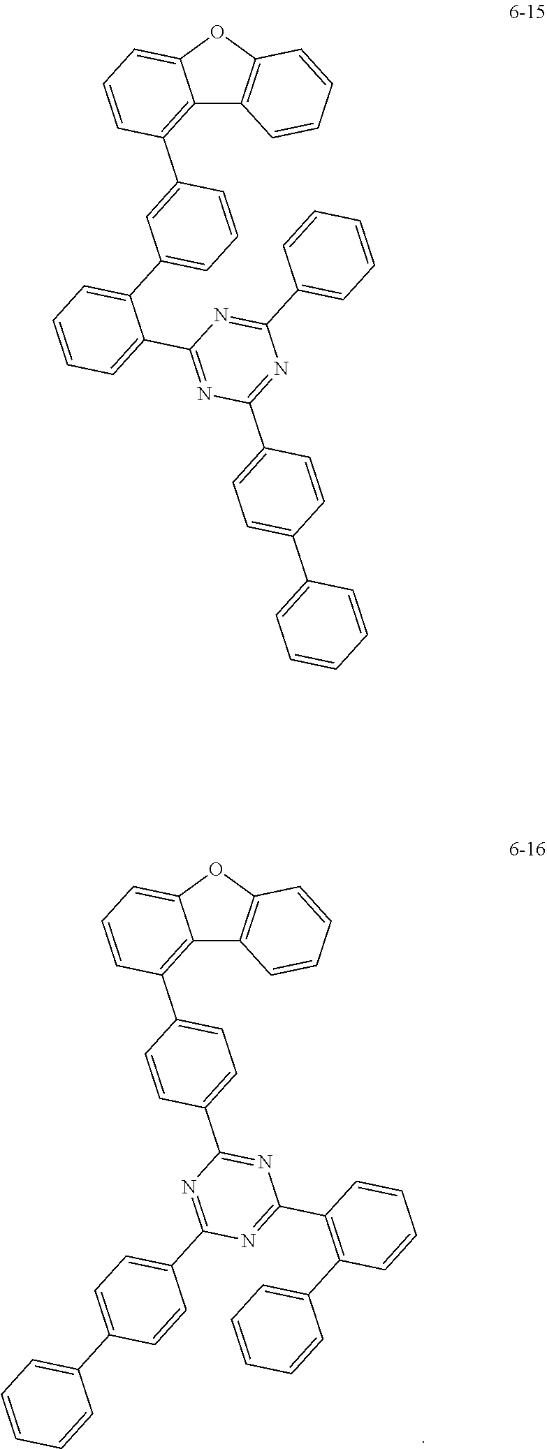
C12=C(C3=CC=C(C4=NC(C5=C(C6=CC=CC=C6)C=CC=C5)=NC(C5=CC=C(C6=CC=CC=C6)C=C5)=N4)C=C3)C=CC=C1OC1=C2C=CC=C1.C12=C(C3=CC(C4=CC=CC=C4C4=NC(C5=CC=C(C6=CC=CC=C6)C=C5)=NC(C5=CC=CC=C5)=N4)=CC=C3)C=CC=C1OC1=C2C=CC=C1
